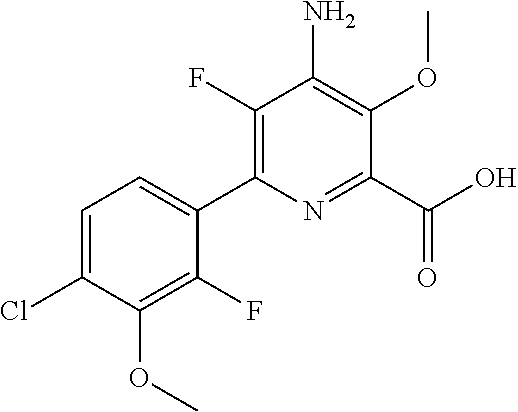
C1=C(Cl)C(OC)=C(F)C(C2=C(F)C(N)=C(OC)C(C(O)=O)=N2)=C1
